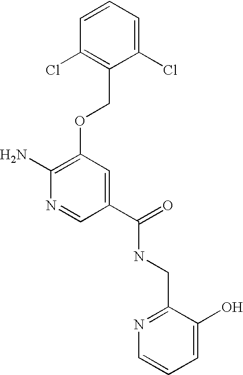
C1(Cl)=CC=CC(Cl)=C1COC1=C(N)N=CC(C(=O)NCC2=NC=CC=C2O)=C1
